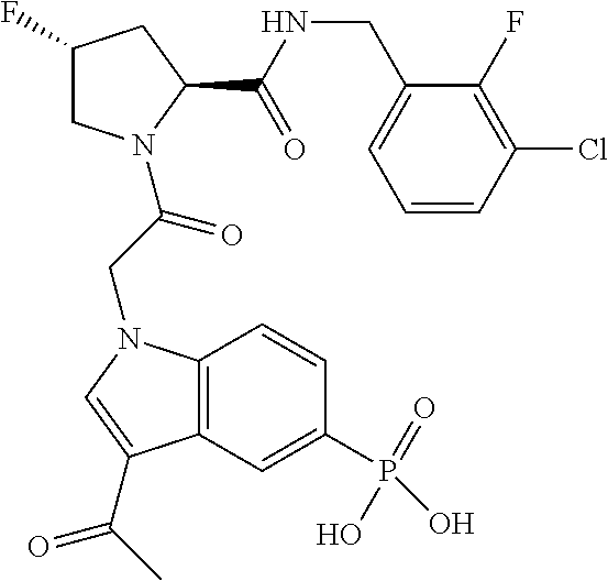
C1(F)CN(C(=O)CN2C3=C(C=C(P(=O)(O)O)C=C3)C(C(C)=O)=C2)C(C(NCC2=CC=CC(Cl)=C2F)=O)C1
